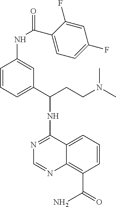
N1=C(NC(CCN(C)C)C2=CC=CC(NC(C3=CC=C(F)C=C3F)=O)=C2)C2=CC=CC(C(=O)N)=C2N=C1
